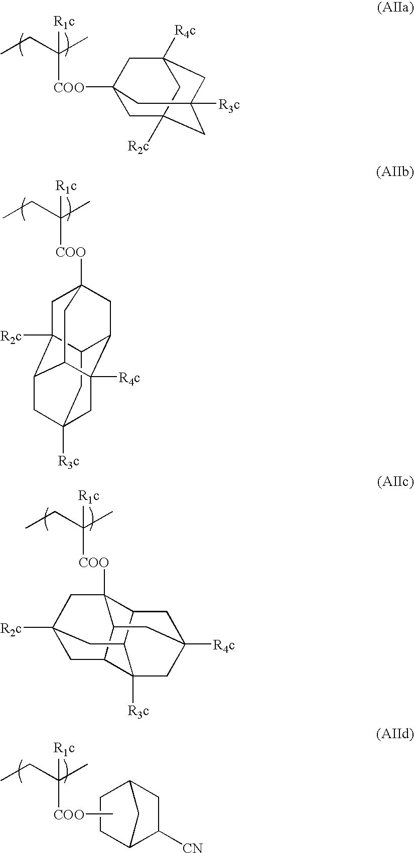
C1C2([R2c])CC3([R3c])CC([R4c])(CC1([COO]C(C)(CC)[R1c])C3)C2.C1C2([R2c])C3CC4([R3c])CC5([R4c])C(CC1([COO]C(C)(CC)[R1c])CC35)C2C4.C12C3C4([R3c])C5C(CC([R4c])(C4)C1)C2([COO]C(C)(CC)[R1c])CC([R2c])(C5)C3.C12C([CN])CC(C1)CC2.C[COO]C(C)(CC)[R1c]
